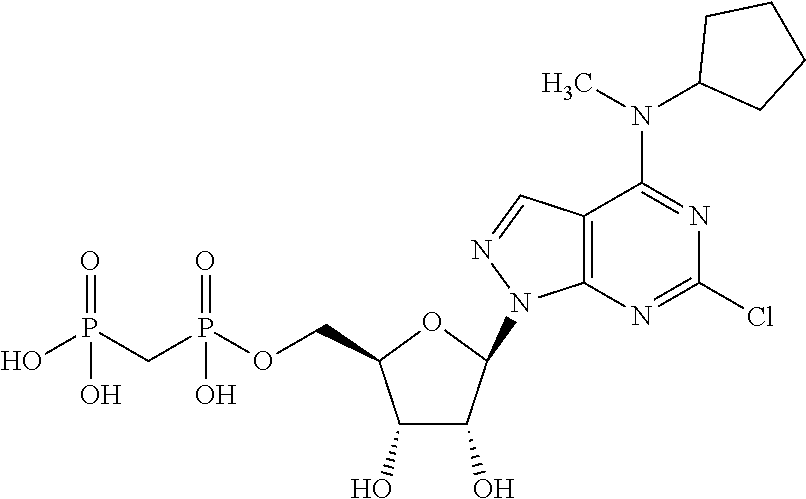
OP(CP(OCC1C(O)C(O)C(N2C3=C(C=N2)C(N(C2CCCC2)C)=NC(Cl)=N3)O1)(O)=O)(O)=O
